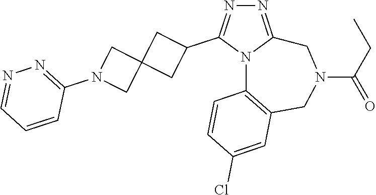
N1=C2N(C(C3CC4(C3)CN(C3=NN=CC=C3)C4)=N1)C1=C(CN(C(CC)=O)C2)C=C(Cl)C=C1
